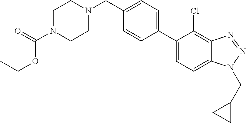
C1(CN2CCN(C(=O)OC(C)(C)C)CC2)=CC=C(C2=CC=C3C(=C2Cl)N=NN3CC2CC2)C=C1
